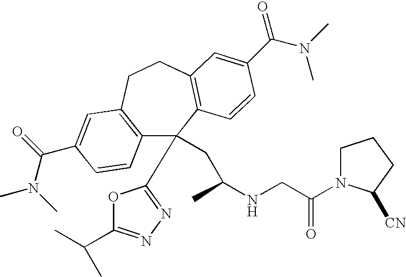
C12=C(CCC3=C(C1(CC(NCC(=O)N1CCCC1[CN])C)C1=NN=C(C(C)C)O1)C=CC(C(=O)N(C)C)=C3)C=C(C(N(C)C)=O)C=C2
